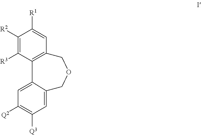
C12=C(COCC3=CC([Q3])=C([Q2])C=C13)C=C([R1])C([R2])=C2[R3]
